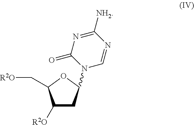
C1([R2O])CC(N2C=NC([NH2])=NC2=O)OC1C[R2O]
